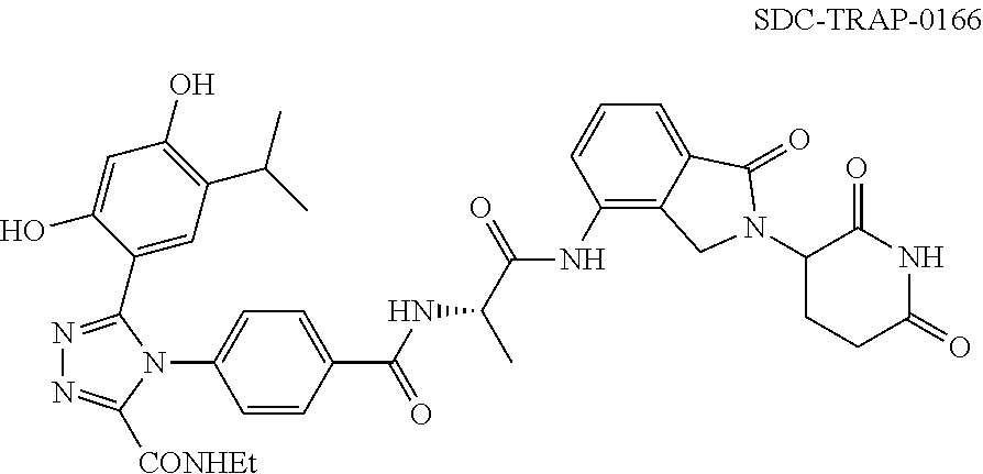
C1=CC(C(NC(C(NC2=C3C(=CC=C2)C(=O)N(C2CCC(=O)NC2=O)C3)=O)C)=O)=CC=C1N1C(C2=CC(C(C)C)=C(O)C=C2O)=NN=C1[CONHEt]
